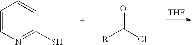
[THF].C1=CN=C(S)C=C1.[R]C(Cl)=O
